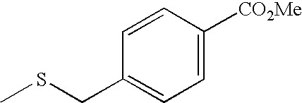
C1=C([CO2Me])C=CC(CSC)=C1
